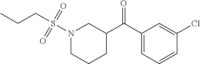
C1(C(C2CN(S(CCC)(=O)=O)CCC2)=O)=CC=CC(Cl)=C1
